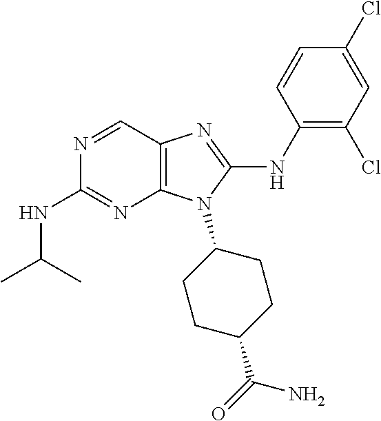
N1=CC2=C(N=C1NC(C)C)N(C1CCC(C(=O)N)CC1)C(NC1=C(Cl)C=C(Cl)C=C1)=N2
